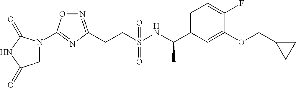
C(CS(NC(C1=CC=C(F)C(OCC2CC2)=C1)C)(=O)=O)C1=NOC(N2CC(=O)NC2=O)=N1
